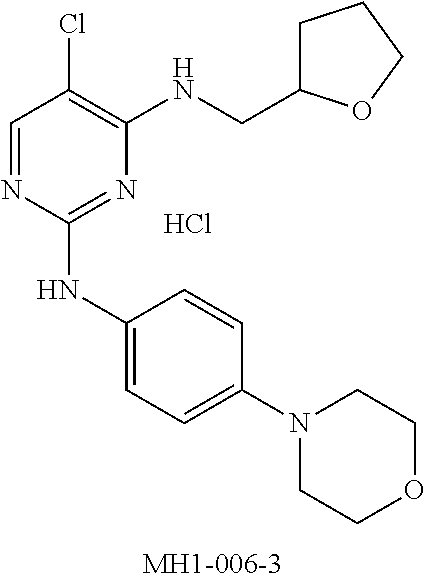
C1=NC(NC2=CC=C(N3CCOCC3)C=C2)=NC(NCC2CCCO2)=C1Cl.Cl
